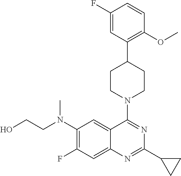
C1(N(CCO)C)=C(F)C=C2C(=C1)C(N1CCC(C3=C(OC)C=CC(F)=C3)CC1)=NC(C1CC1)=N2
